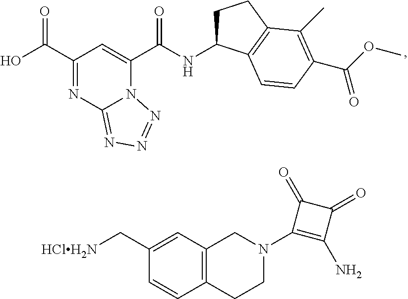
C1(C(O)=O)=NC2=NN=NN2C(C(NC2CCC3=C2C=CC(C(OC)=O)=C3C)=O)=C1.C1(C[HClH2N])=CC2=C(C=C1)CCN(C1=C(N)C(=O)C1=O)C2
